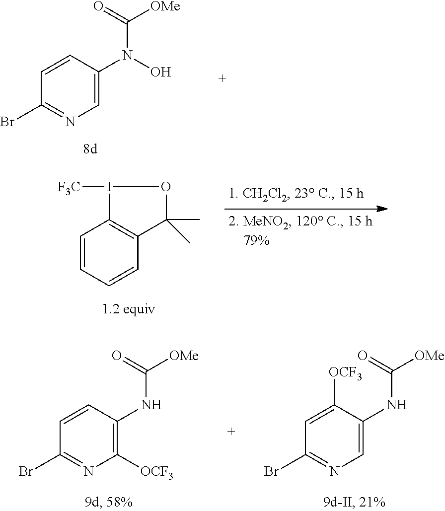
C1=C(N(O)C([OMe])=O)C=CC(Br)=N1.C1=CC=CC2=C1I([F3C])OC2(C)C.C1([OCF3])=C(NC([OMe])=O)C=CC(Br)=N1.C1=C(NC([OMe])=O)C([OCF3])=CC(Br)=N1
